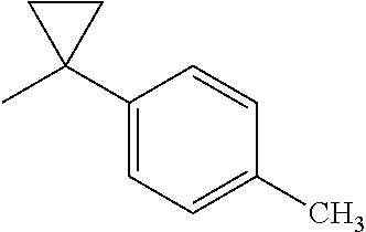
CC1(C2=CC=C(C)C=C2)CC1
